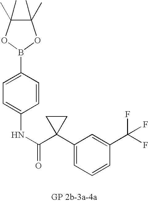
C1(C)(C)C(C)(C)OB(C2=CC=C(NC(=O)C3(C4=CC=CC(C(F)(F)F)=C4)CC3)C=C2)O1
